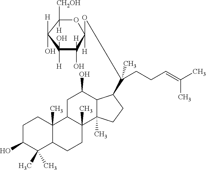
C1C(O)C(C)(C)C2C(C)(C1)C1C(C)(CC2)C2(C)C(C(O)C1)C(C(CCC=C(C)C)(C)OC1([H])OC([CH2OH])([H])C([H])(O)C([H])(O)C1(O)[H])CC2
